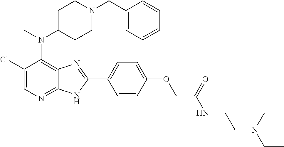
C1(Cl)=CN=C2C(=C1N(C1CCN(CC3=CC=CC=C3)CC1)C)N=C(C1=CC=C(OCC(NCCN(CC)CC)=O)C=C1)N2
